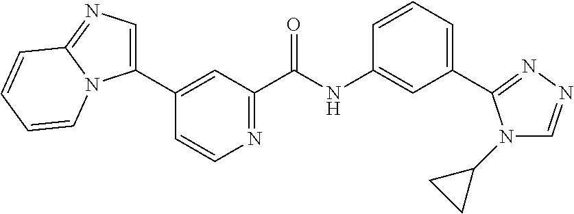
C1(C2=CN=C3N2C=CC=C3)=CC(C(NC2=CC(C3=NN=CN3C3CC3)=CC=C2)=O)=NC=C1
